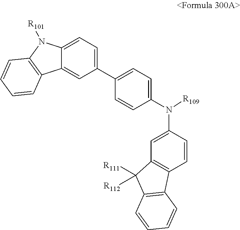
C12=CC=C(C3=CC=C(N([R109])C4=CC5=C(C=C4)C4=C(C5([R111])[R112])C=CC=C4)C=C3)C=C1C1=C(N2[R101])C=CC=C1
